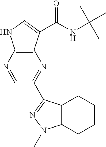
C12=C(N=CC(C3=NN(C)C4=C3CCCC4)=N1)NC=C2C(NC(C)(C)C)=O
